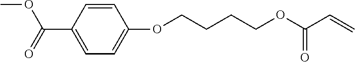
COC(=O)C1=CC=C(OCCCCOC(C=C)=O)C=C1
